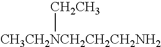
[CH3CH2NCH2CH2CH2NH2][CH2CH3]
